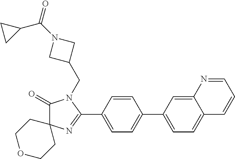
C1(=O)C2(N=C(C3=CC=C(C4=CC=C5C(=C4)N=CC=C5)C=C3)N1CC1CN(C(C3CC3)=O)C1)CCOCC2
